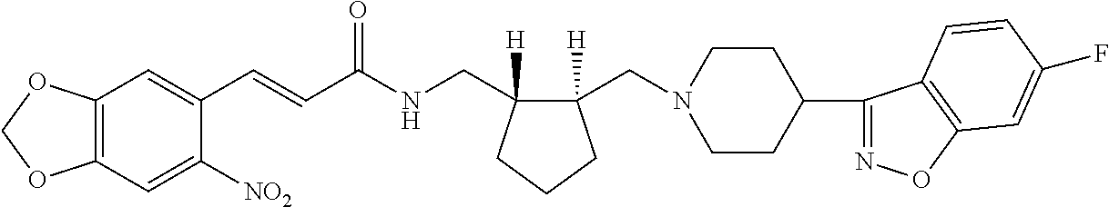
C1(C=CC(NCC2([H])C(CN3CCC(C4=NOC5=C4C=CC(F)=C5)CC3)([H])CCC2)=O)=CC2=C(C=C1[NO2])OCO2
